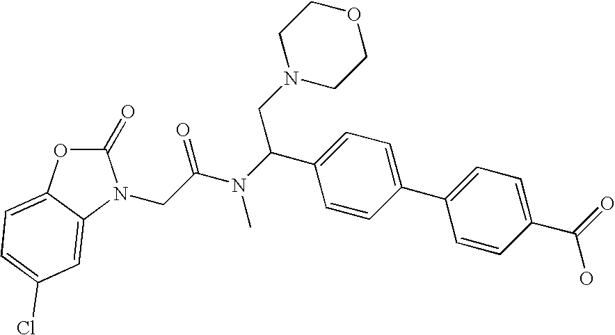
C1(=O)OC2=CC=C(Cl)C=C2N1CC(N(C(C1=CC=C(C2=CC=C(C(=O)O)C=C2)C=C1)CN1CCOCC1)C)=O
